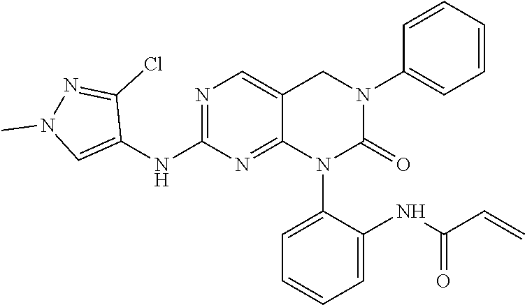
C1(NC2=NC=C3C(=N2)N(C2=CC=CC=C2NC(C=C)=O)C(=O)N(C2=CC=CC=C2)C3)=CN(C)N=C1Cl
